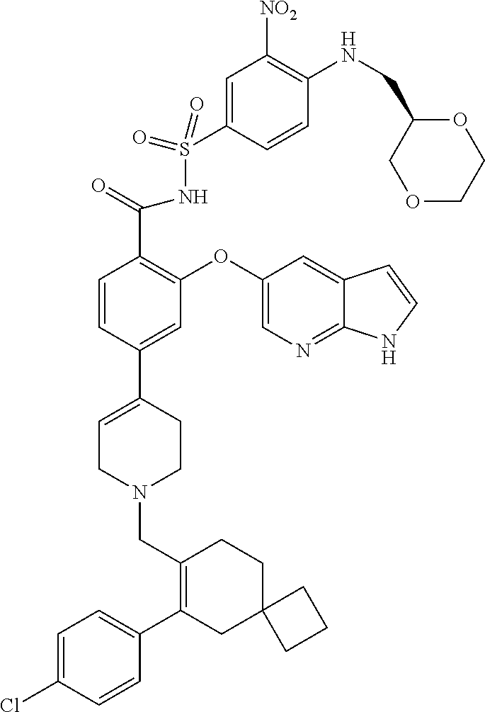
C1(C2=CC=C(Cl)C=C2)=C(CN2CCC(C3=CC(OC4=CN=C5C(=C4)C=CN5)=C(C(=O)NS(=O)(=O)C4=CC([NO2])=C(NCC5COCCO5)C=C4)C=C3)=CC2)CCC2(C1)CCC2
